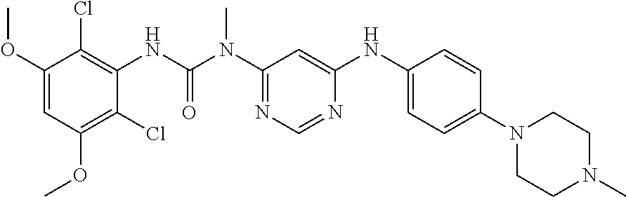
C1(OC)=CC(OC)=C(Cl)C(NC(=O)N(C2=NC=NC(NC3=CC=C(N4CCN(C)CC4)C=C3)=C2)C)=C1Cl
